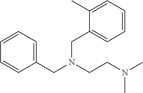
C1(CN(CCN(C)C)CC2=CC=CC=C2C)=CC=CC=C1
